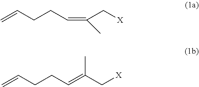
C=CCCC=C(C[X])C.C=CCCC=C(C[X])C
